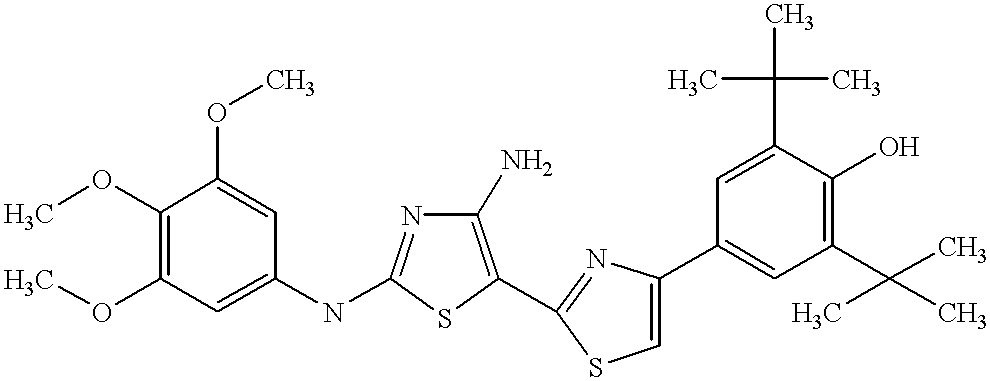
COC1=C(OC)C=C(NC2=NC(N)=C(C3=NC(C4=CC(C(C)(C)C)=C(O)C(C(C)(C)C)=C4)=CS3)S2)C=C1OC
